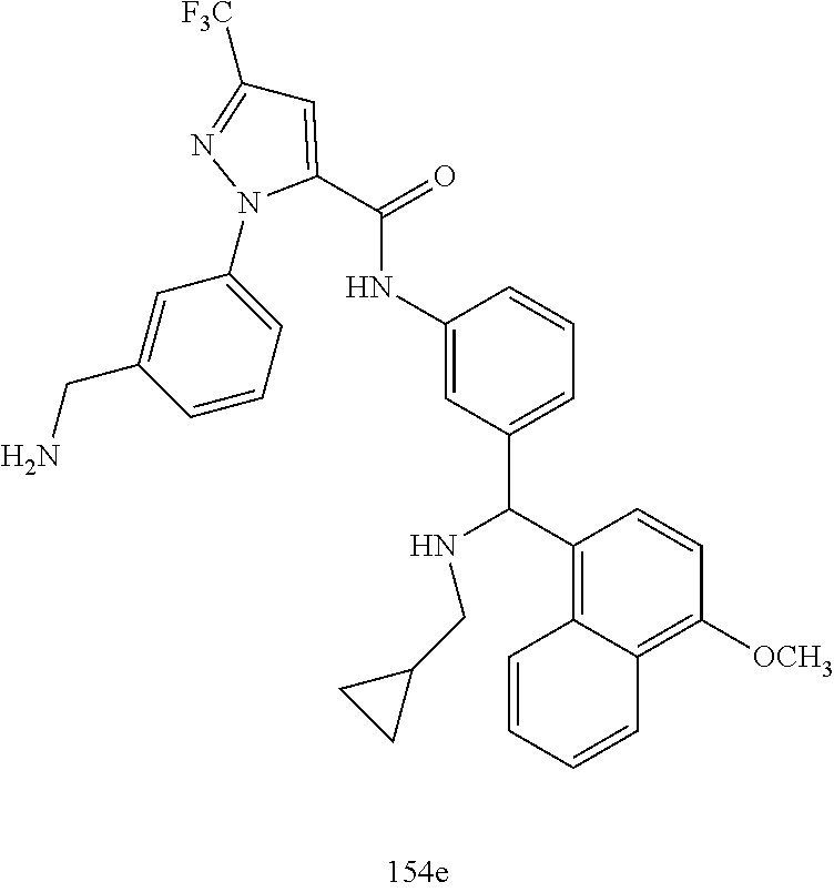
C1=CC=C(N2C(C(NC3=CC(C(C4=C5C(=C([OCH3])C=C4)C=CC=C5)NCC4CC4)=CC=C3)=O)=CC([F3C])=N2)C=C1CN
